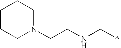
C1CCN(CCNCC)CC1
